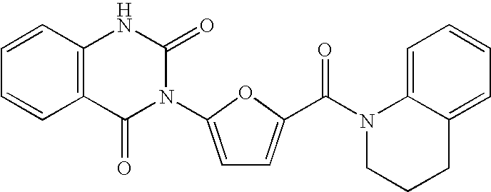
C12=C(C=CC=C1)NC(=O)N(C1=CC=C(C(N3CCCC4=CC=CC=C34)=O)O1)C2=O
